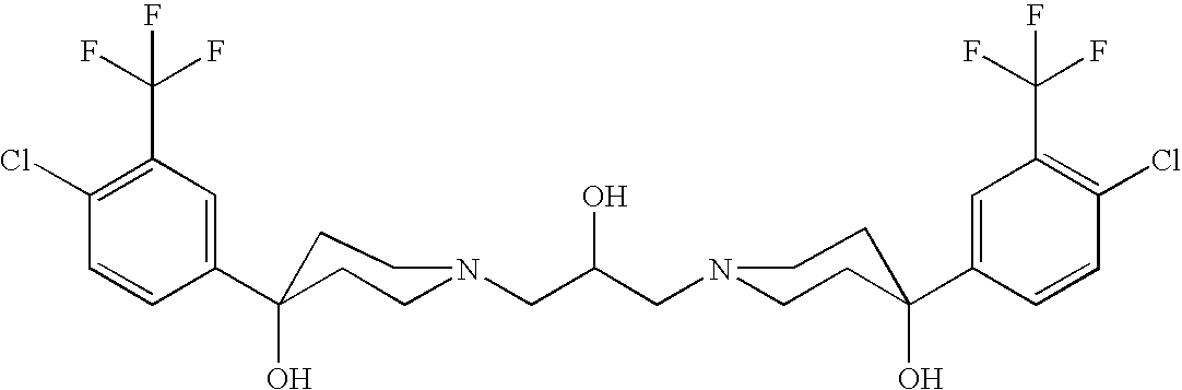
C1(C2(O)CCN(CC(CN3CCC(C4=CC(C(F)(F)F)=C(Cl)C=C4)(O)CC3)O)CC2)=CC(C(F)(F)F)=C(Cl)C=C1
